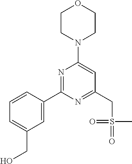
C(C1=CC=CC(C2=NC(N3CCOCC3)=CC(CS(=O)(C)=O)=N2)=C1)O
